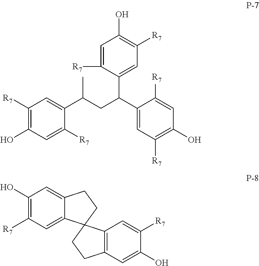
C1=C([R7])C(C(CC(C2=CC([R7])=C(O)C=C2[R7])C)C2=CC([R7])=C(O)C=C2[R7])=CC([R7])=C1O.C1(O)=C([R7])C=C2C(=C1)CCC21CCC2=C1C=C([R7])C(O)=C2
